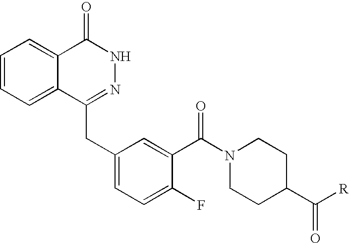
C1=CC=C2C(=C1)C(=O)NN=C2CC1=CC=C(F)C(C(=O)N2CCC(C([R])=O)CC2)=C1
